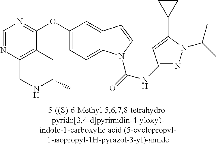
O(C1=CC=C2C(=C1)C=CN2C(=O)NC1=NN(C(C)C)C(C2CC2)=C1)C1=NC=NC2=C1CC(C)NC2
